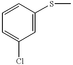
C1=C(Cl)C=C(SC)C=C1
